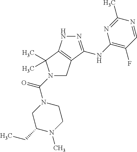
N1(C(=O)N2CC(CC)N(C)CC2)CC2=C(C1(C)C)NN=C2NC1=C(F)C=NC(C)=N1
